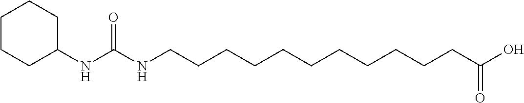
C1(NC(NCCCCCCCCCCCC(O)=O)=O)CCCCC1
